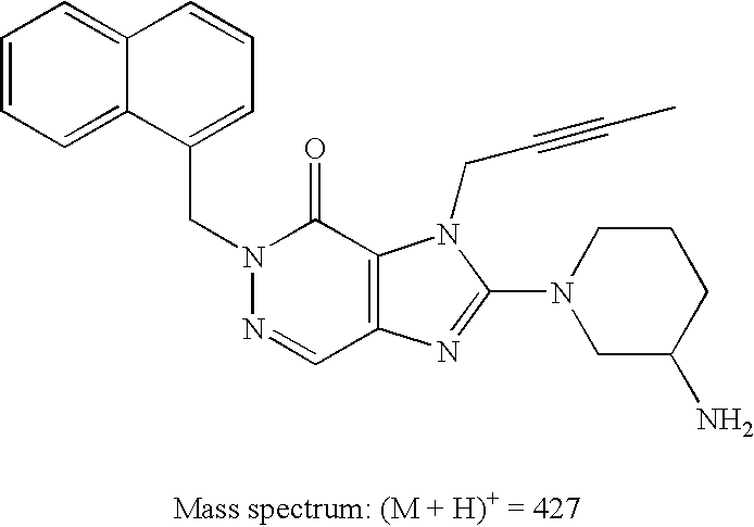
C1=CC=C2C(=C1)C=CC=C2CN1N=CC2=C(C1=O)N(CC#CC)C(N1CC(N)CCC1)=N2
